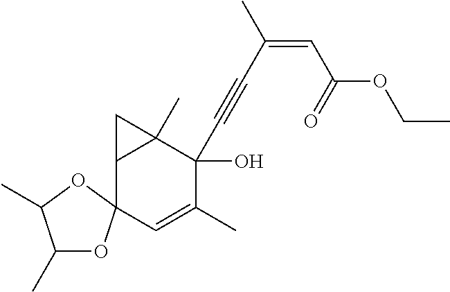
C12C(C)(C(O)(C#CC(=CC(=O)OCC)C)C(C)=CC13OC(C)C(C)O3)C2
